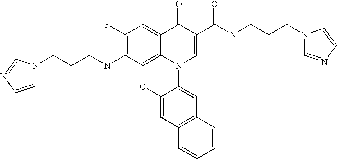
C1(F)=C(NCCCN2C=CN=C2)C2=C3C(=C1)C(=O)C(C(NCCCN1C=NC=C1)=O)=CN3C1=CC3=C(C=C1O2)C=CC=C3
